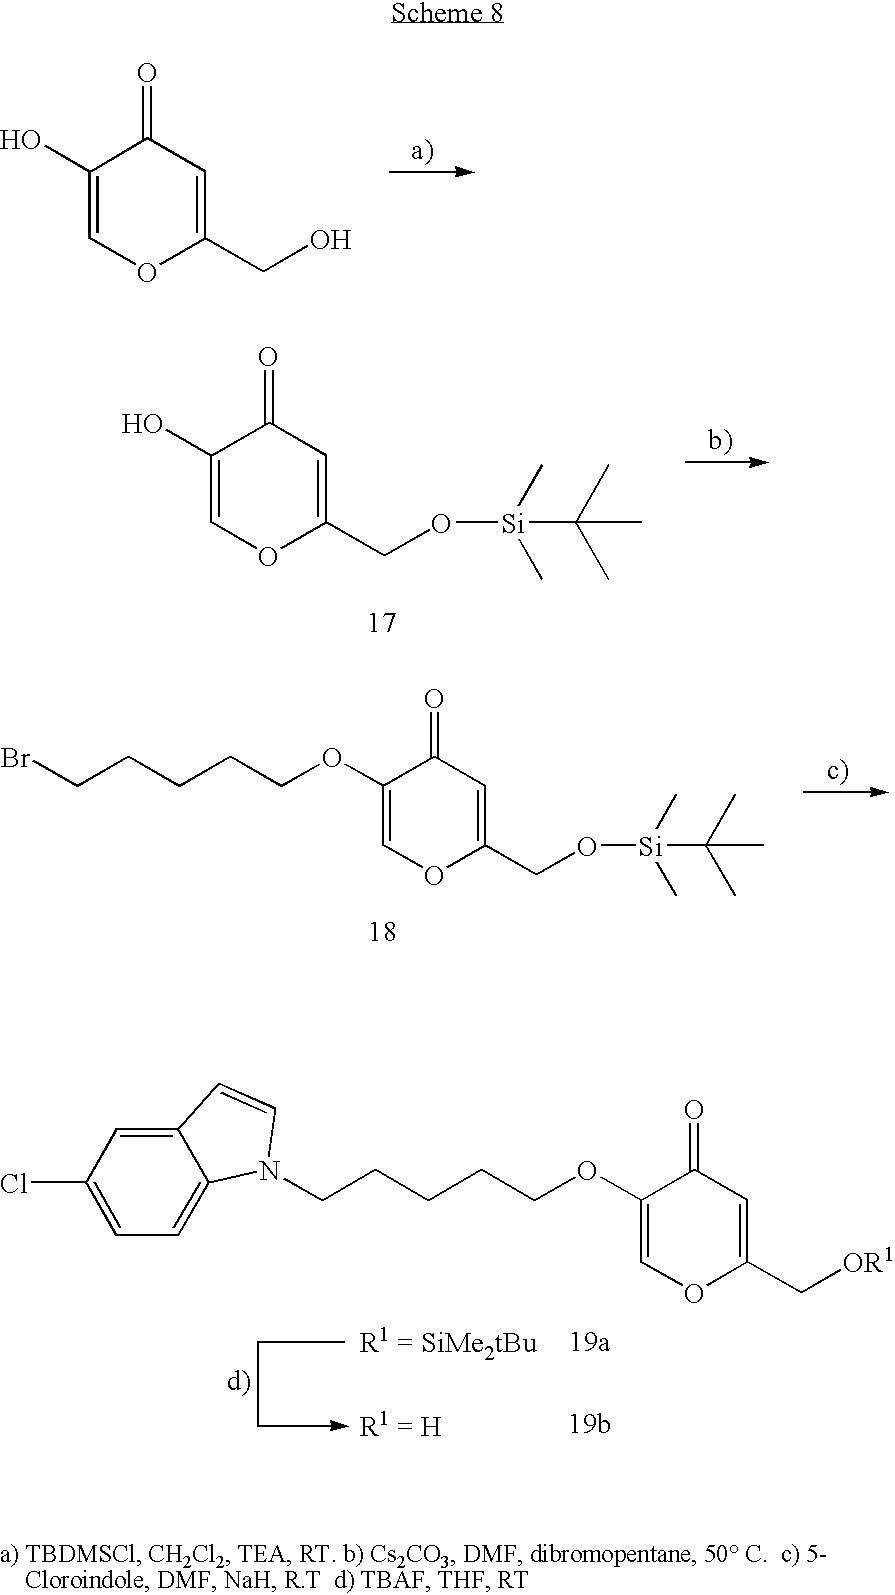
C1(O)=COC(CO)=CC1=O.C1(O)=COC(CO[Si](C)(C)C(C)(C)C)=CC1=O.C1=C(OCCCCCBr)C(=O)C=C(CO[Si](C)(C)C(C)(C)C)O1.C1=C(OCCCCCN2C3=CC=C(Cl)C=C3C=C2)C(=O)C=C(C[OR1])O1
